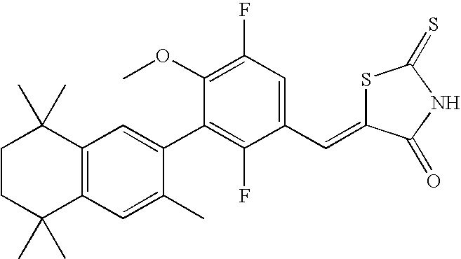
C1CC(C)(C)C2=C(C1(C)C)C=C(C1=C(F)C(C=C3SC(=S)NC3=O)=CC(F)=C1OC)C(C)=C2
